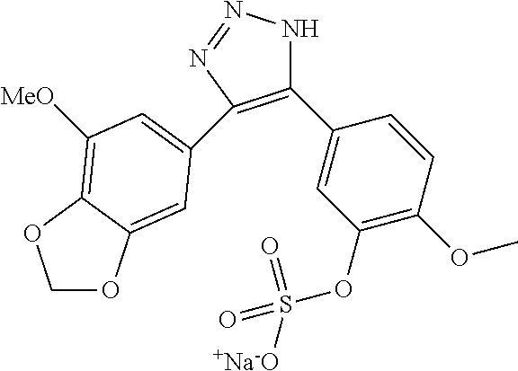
C1(C2=CC(OS(=O)(=O)[+Na-O])=C(OC)C=C2)=C(C2=CC([MeO])=C3C(=C2)OCO3)N=NN1
